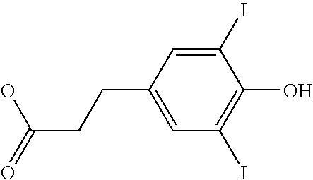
C1(I)=CC(CCC(=O)O)=CC(I)=C1O
